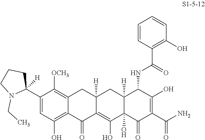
C1([OCH3])=C2CC3([H])CC4([H])C(NC(C5=C(O)C=CC=C5)=O)C(O)=C(C(=O)N)C(=O)C4(O)C(O)=C3C(=O)C2=C(O)C=C1C1([H])CCCN1CC
